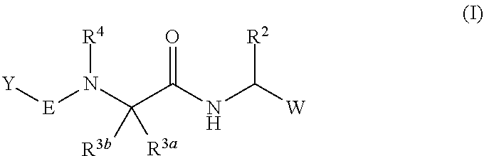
[Y][E]N(C([R3b])([R3a])C(NC([W])[R2])=O)[R4]
